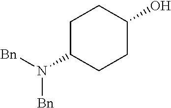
C1C(N([Bn])[Bn])CCC(O)C1
